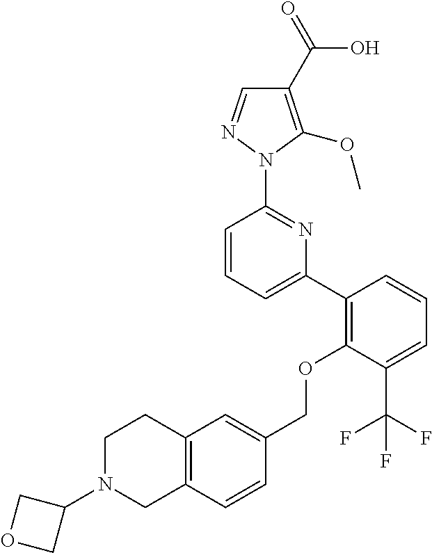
C1(C2=C(OCC3=CC4=C(C=C3)CN(C3COC3)CC4)C(C(F)(F)F)=CC=C2)=CC=CC(N2N=CC(C(=O)O)=C2OC)=N1
